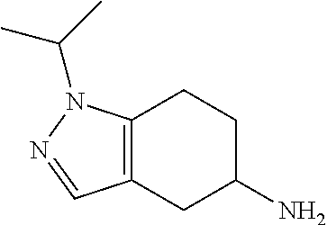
C12=C(CC(N)CC1)C=NN2C(C)C
